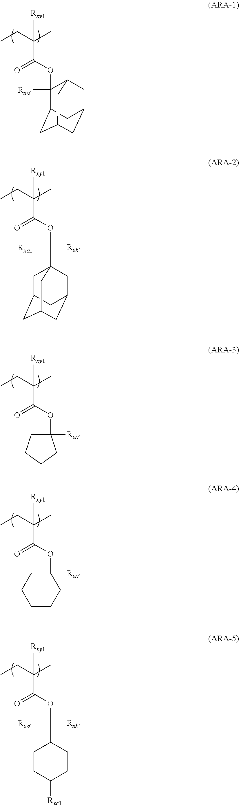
CCC(C)(C(OC1([Rxa1])C2CC3CC(CC1C3)C2)=O)[Rxy1].CCC(C)(C(OC([Rxa1])([Rxb1])C12CC3CC(CC(C1)C3)C2)=O)[Rxy1].CCC(C)(C(OC1([Rxa1])CCCC1)=O)[Rxy1].CCC(C)(C(OC1([Rxa1])CCCCC1)=O)[Rxy1].CCC(C)(C(OC([Rxa1])([Rxb1])C1CCC([Rxc1])CC1)=O)[Rxy1]
